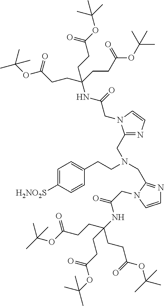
C1(CCN(CC2=NC=CN2CC(NC(CCC(=O)OC(C)(C)C)(CCC(=O)OC(C)(C)C)CCC(=O)OC(C)(C)C)=O)CC2=NC=CN2CC(=O)NC(CCC(=O)OC(C)(C)C)(CCC(=O)OC(C)(C)C)CCC(=O)OC(C)(C)C)=CC=C([H2NO2S])C=C1
